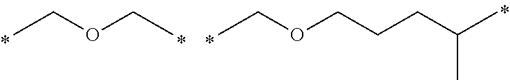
CCOCC.CCOCCCC(C)C
